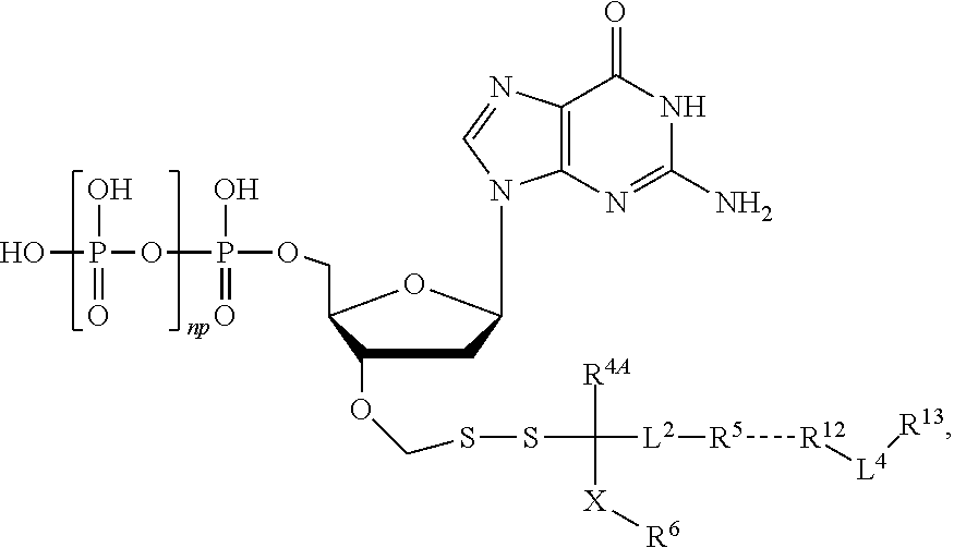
C1(OCSSC([R4A])([X][R6])[L2][R5][R12][L4][R13])CC(N2C3=C(C(=O)NC(N)=N3)N=C2)OC1COP(O)(=O)OP(O)(=O)O
